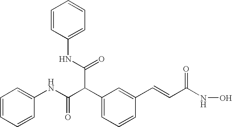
C(C1=CC=CC(C=CC(=O)NO)=C1)(C(NC1=CC=CC=C1)=O)C(=O)NC1=CC=CC=C1
